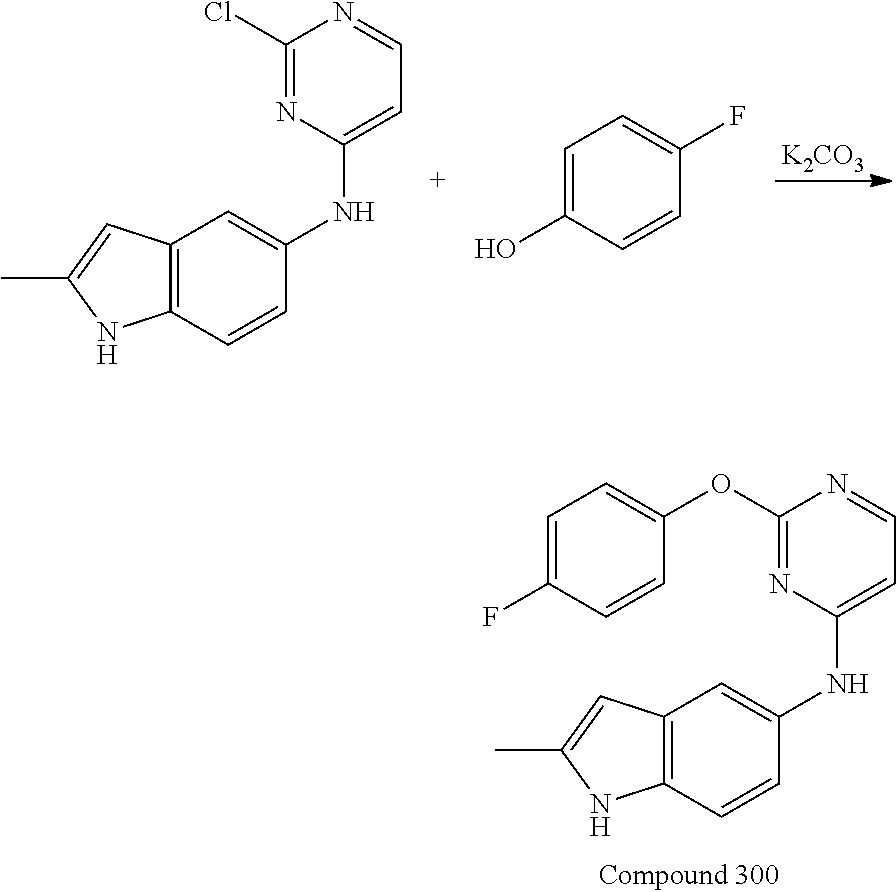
[K2CO3].C1(Cl)=NC(NC2=CC3=C(C=C2)NC(C)=C3)=CC=N1.FC1=CC=C(O)C=C1.C1(OC2=CC=C(F)C=C2)=NC(NC2=CC3=C(C=C2)NC(C)=C3)=CC=N1
